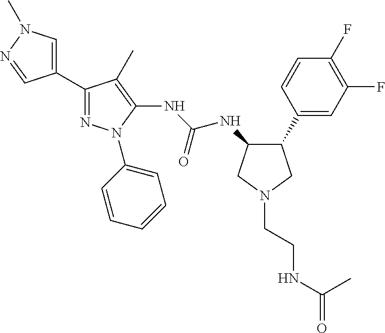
C1(C2=NN(C3=CC=CC=C3)C(NC(NC3C(C4=CC(F)=C(F)C=C4)CN(CCNC(C)=O)C3)=O)=C2C)=CN(C)N=C1
